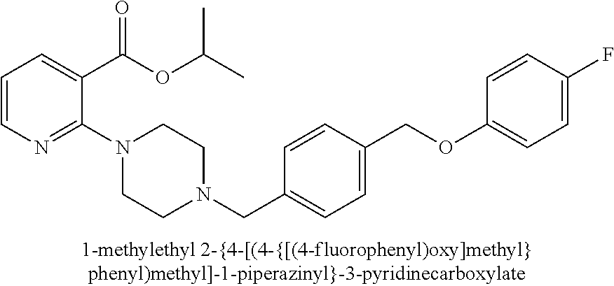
C1=CN=C(N2CCN(CC3=CC=C(COC4=CC=C(F)C=C4)C=C3)CC2)C(C(OC(C)C)=O)=C1
